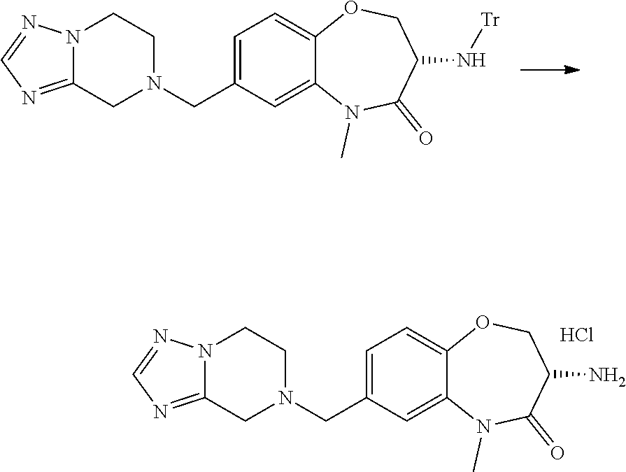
C1=C2OCC(N[Tr])C(=O)N(C)C2=CC(CN2CCN3C(=NC=N3)C2)=C1.C1=C2OCC(N)C(=O)N(C)C2=CC(CN2CCN3C(=NC=N3)C2)=C1.Cl
